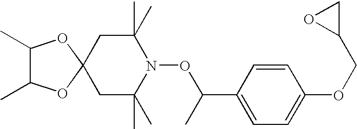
CC1C(C)OC2(O1)CC(C)(C)N(OC(C)C1=CC=C(OCC3CO3)C=C1)C(C)(C)C2
